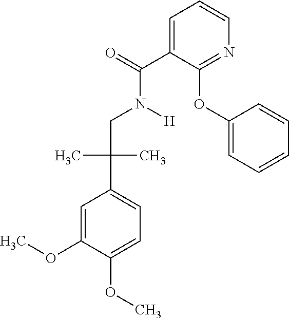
C1=C(OC)C(OC)=CC=C1C(CN([H])C(C1=CC=CN=C1OC1=CC=CC=C1)=O)(C)C
